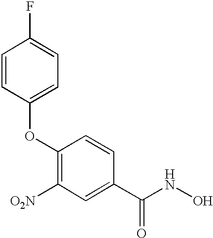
C1=CC(OC2=C([O2N])C=C(C(NO)=O)C=C2)=CC=C1F
